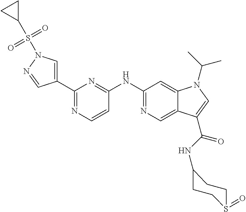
C1(C2=CN(S(C3CC3)(=O)=O)N=C2)=NC=CC(NC2=NC=C3C(=C2)N(C(C)C)C=C3C(NC2CCS(=O)CC2)=O)=N1
